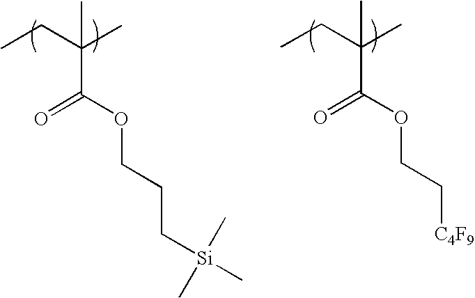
CCC(C)(C(OCCC[Si](C)(C)C)=O)C.CCC(C)(C(OCC[C4F9])=O)C
